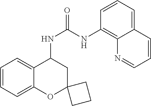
C1=CC=C2C(=C1)C(NC(NC1=C3N=CC=CC3=CC=C1)=O)CC1(O2)CCC1
